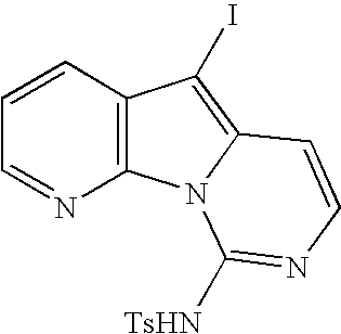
C1=CC2=C(N=C1)N1C(=C2I)C=CN=C1[TsHN]
